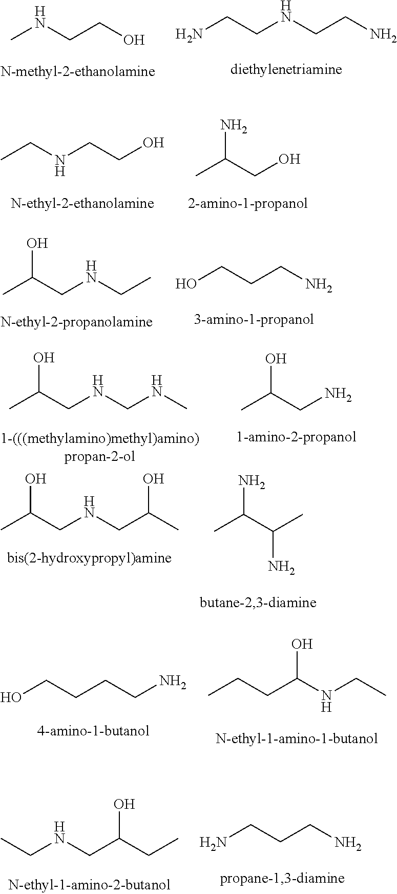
CNCCO.C(NCCN)CN.CCNCCO.CC(CO)N.CC(CNCC)O.OCCCN.C(NCC(C)O)C(C)O.CC(C(C)N)N.C(CCN)CO.CCCC(NCC)O.C(NCC(CC)O)C.NCCCN.CC(CN)O.C(NCNC)C(C)O
